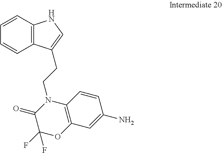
C12=C(C=CC=C1)NC=C2CCN1C(=O)C(F)(F)OC2=C1C=CC(N)=C2
